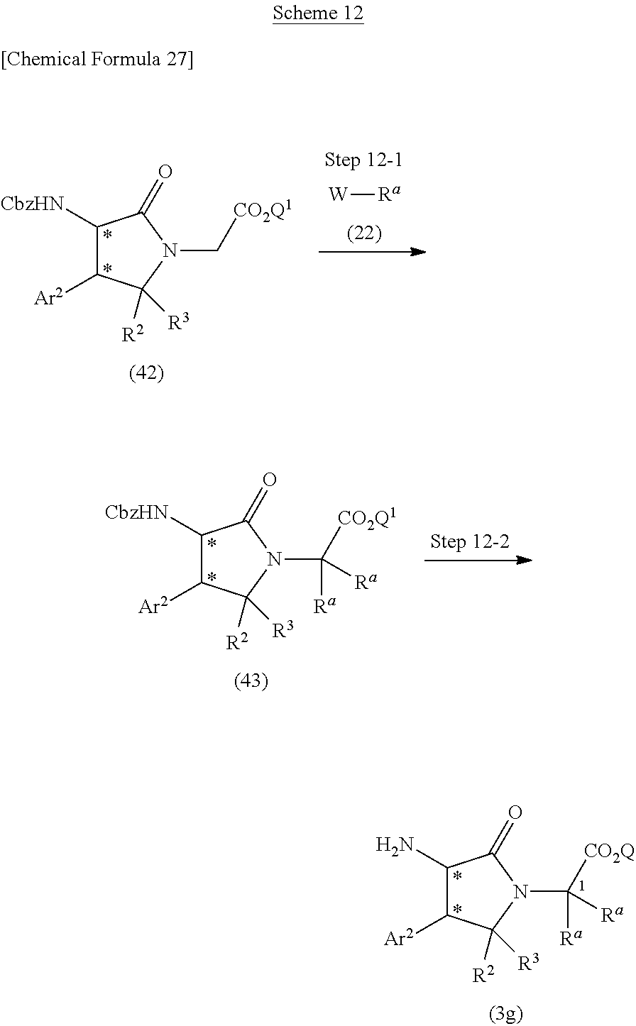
C1([CbzHN])C([Ar2])C([R2])([R3])N(C([CO2Q1])([Ra])[Ra])C1=O.C1(N)C([Ar2])C([R2])([R3])N(C([CO2Q])([Ra])[Ra])C1=O.C1([CbzHN])C([Ar2])C([R2])([R3])N(C[CO2Q1])C1=O.[W][Ra]
